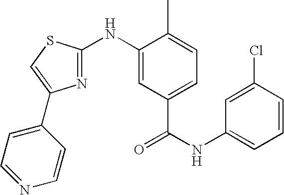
C1=C(Cl)C=CC=C1NC(=O)C1=CC=C(C)C(NC2=NC(C3=CC=NC=C3)=CS2)=C1
